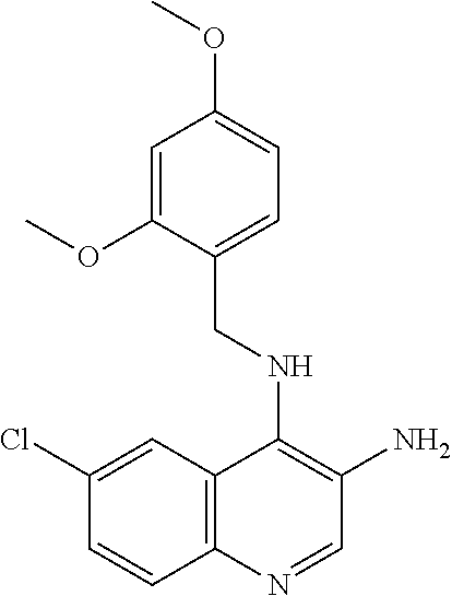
C1(Cl)=CC2=C(C=C1)N=CC(N)=C2NCC1=CC=C(OC)C=C1OC
